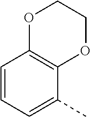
C1=CC=C(C)C2=C1OCCO2
